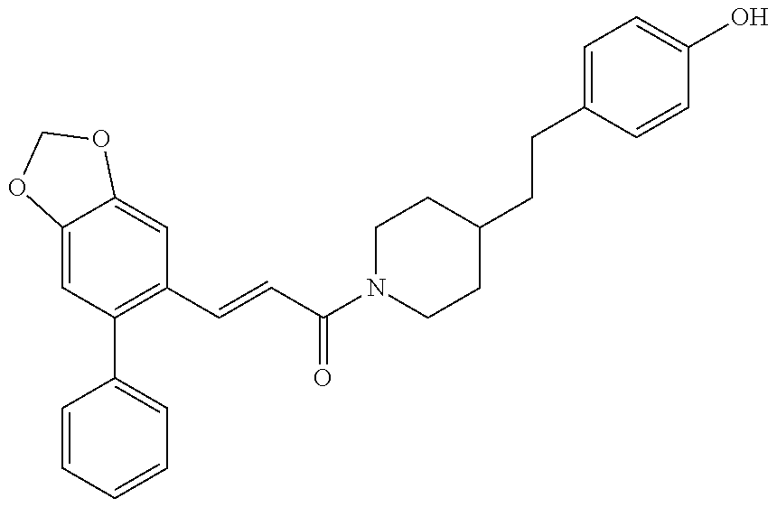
C1=CC=CC=C1C1=C(C=CC(N2CCC(CCC3=CC=C(O)C=C3)CC2)=O)C=C2C(=C1)OCO2
